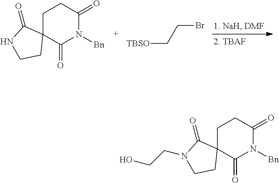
C1C2(C(=O)N([Bn])C(=O)C1)C(=O)NCC2.[TBSO]CCBr.C1C2(C(=O)N([Bn])C(=O)C1)C(=O)N(CCO)CC2
